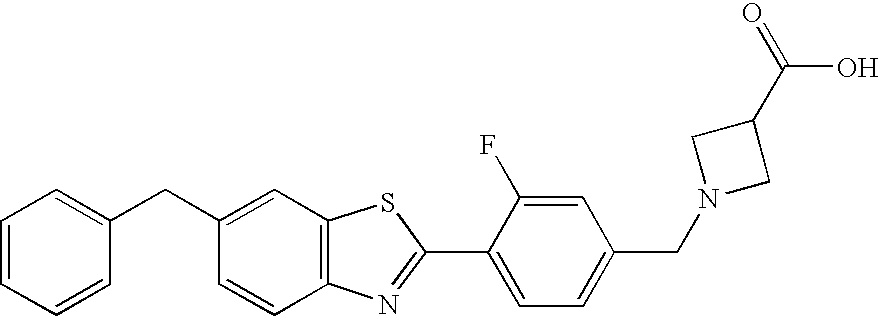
C1=CC=CC(CC2=CC3=C(C=C2)N=C(C2=CC=C(CN4CC(C(O)=O)C4)C=C2F)S3)=C1
